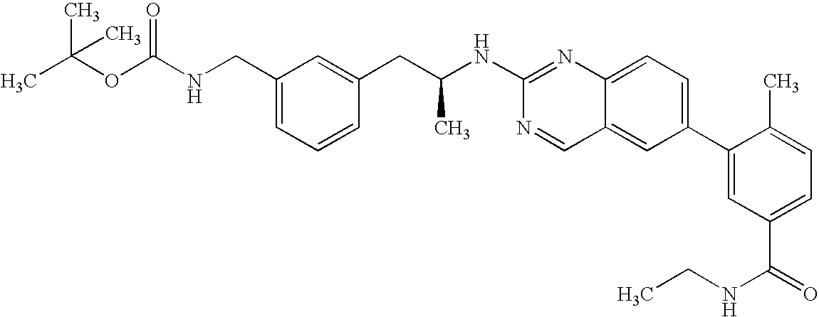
C1(CNC(OC(C)(C)C)=O)=CC=CC(CC(NC2=NC3=CC=C(C4=CC(C(=O)NCC)=CC=C4C)C=C3C=N2)C)=C1
